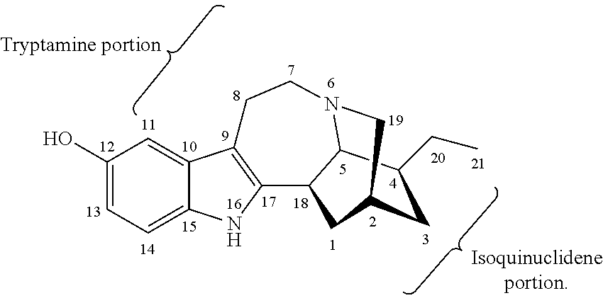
C1(O)=CC=C2C(=C1)C1=C(N2)C2C3N(CC1)CC(CC3CC)C2
